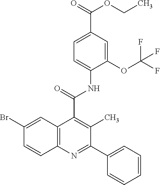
C12=C(N=C(C3=CC=CC=C3)C(C)=C1C(=O)NC1=CC=C(C(=O)OCC)C=C1OC(F)(F)F)C=CC(Br)=C2
